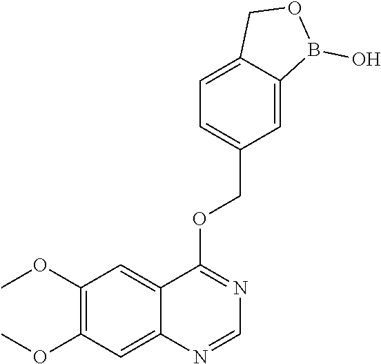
C1(OC)=C(OC)C=C2C(=C1)C(OCC1=CC=C3C(=C1)B(O)OC3)=NC=N2
